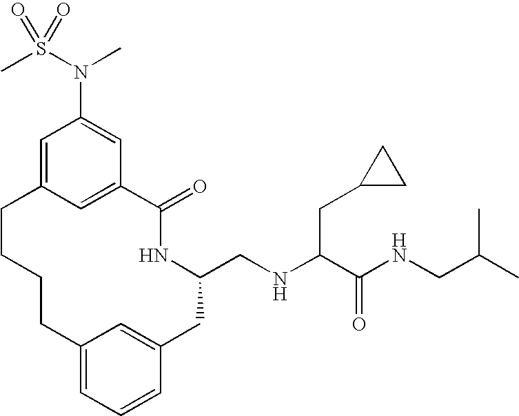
C1=C2C=C(C=C1N(S(C)(=O)=O)C)C(=O)NC(CNC(C(NCC(C)C)=O)CC1CC1)CC1=CC(=CC=C1)CCCC2
